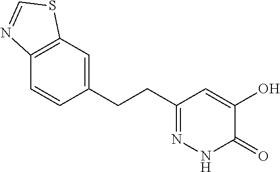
C12=C(C=C(CCC3=NNC(=O)C(O)=C3)C=C1)SC=N2
